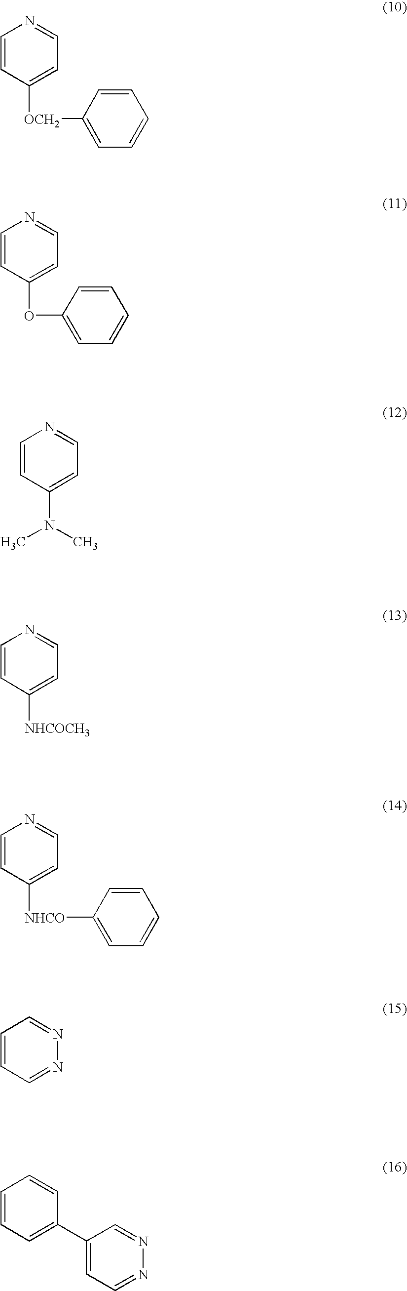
C1=CC([OCH2]C2=CC=CC=C2)=CC=N1.C1=CC(OC2=CC=CC=C2)=CC=N1.C1=CC(N(C)C)=CC=N1.C1=CC([NHCOCH3])=CC=N1.C1=CC([NHCO]C2=CC=CC=C2)=CC=N1.C1=CC=NN=C1.C1(C2=CC=CC=C2)=CC=NN=C1
